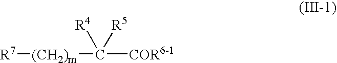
[(CH2)m](C([COR6-1])([R4])[R5])[R7]
